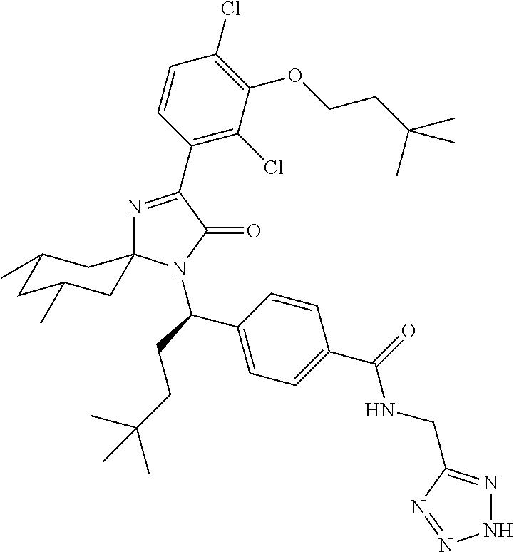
N1=C(C2=C(Cl)C(OCCC(C)(C)C)=C(Cl)C=C2)C(=O)N(C(CCC(C)(C)C)C2=CC=C(C(=O)NCC3=NNN=N3)C=C2)C12CC(C)CC(C)C2
